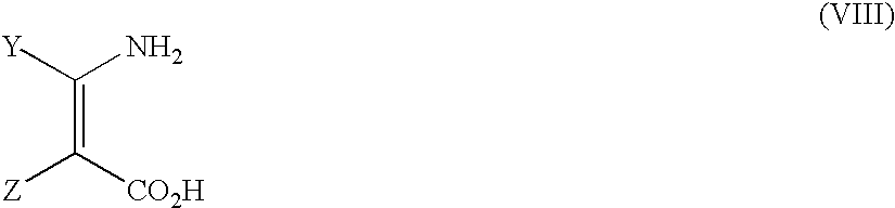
C(=C([CO2H])[Z])([Y])N
